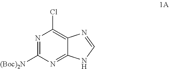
N1=C([(Boc)2N])N=C2C(=C1Cl)N=CN2
